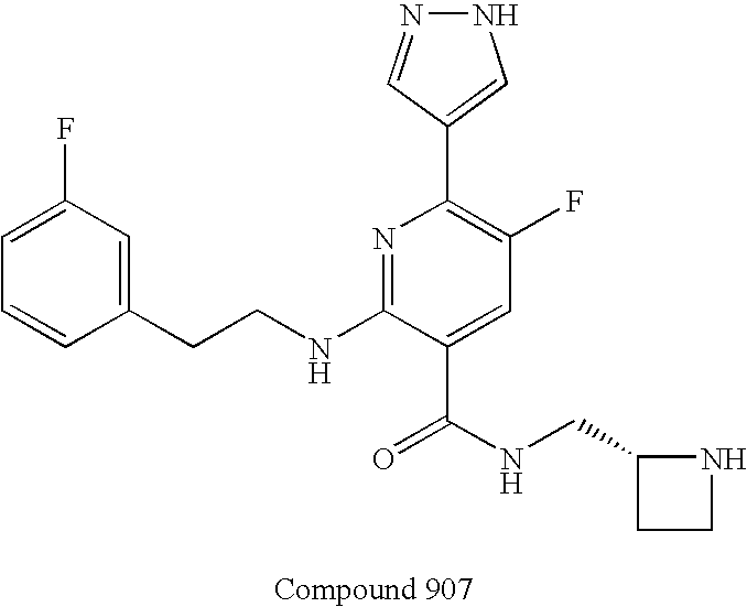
C1=CC(CCNC2=NC(C3=CNN=C3)=C(F)C=C2C(NCC2CCN2)=O)=CC(F)=C1
